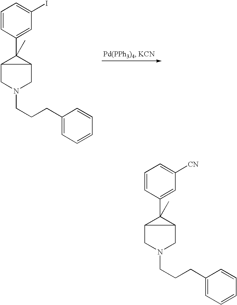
C1=CC(C2(C)C3CN(CCCC4=CC=CC=C4)CC23)=CC(I)=C1.C1=CC(C2(C)C3CN(CCCC4=CC=CC=C4)CC23)=CC([CN])=C1
